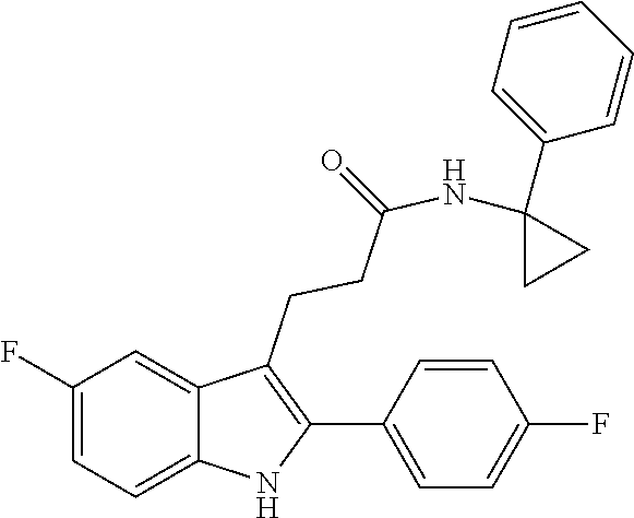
C1=C(F)C=C2C(CCC(=O)NC3(C4=CC=CC=C4)CC3)=C(C3=CC=C(F)C=C3)NC2=C1
